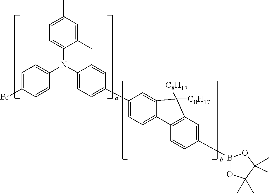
C1=C(Br)C=CC(N(C2=CC=C(C3=CC=C4C(=C3)C([C8H17])([C8H17])C3=C4C=CC(B4OC(C)(C)C(C)(C)O4)=C3)C=C2)C2=CC=C(C)C=C2C)=C1
